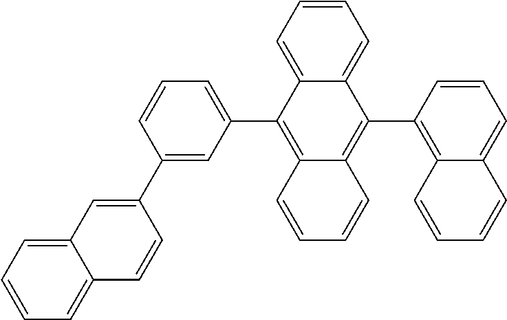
C1=CC=C(C2=C3C(=C(C4=C5C(=CC=C4)C=CC=C5)C4=CC=CC=C24)C=CC=C3)C=C1C1=CC2=CC=CC=C2C=C1
